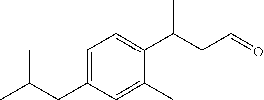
C1=C(CC(C)C)C=C(C)C(C(CC=O)C)=C1
